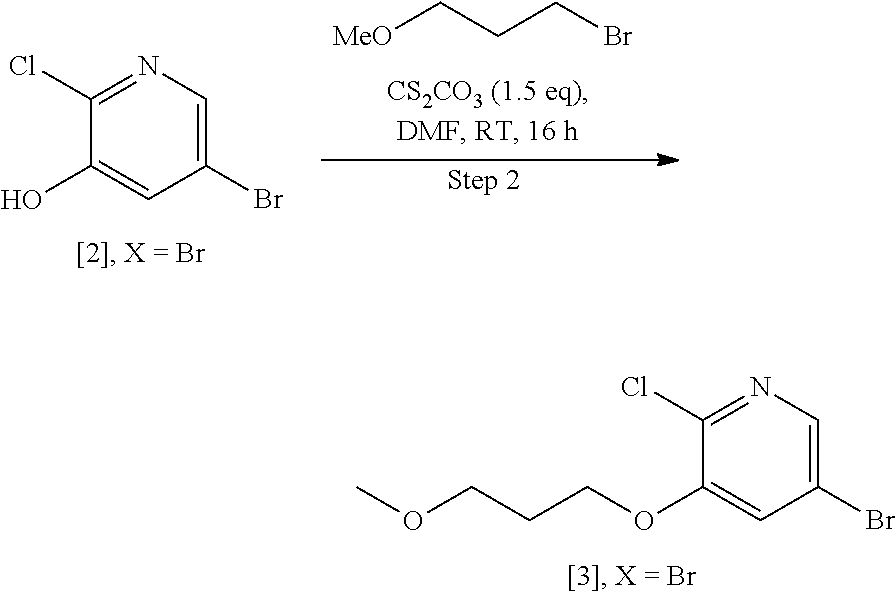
C1(Cl)=NC=C(Br)C=C1O.[MeO]CCCBr.C1(Cl)=NC=C(Br)C=C1OCCCOC
